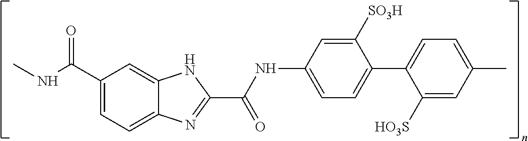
N(C(C1=CC=C2C(=C1)NC(C(=O)NC1=CC=C(C3=CC=C(C)C=C3[HO3S])C([SO3H])=C1)=N2)=O)C
